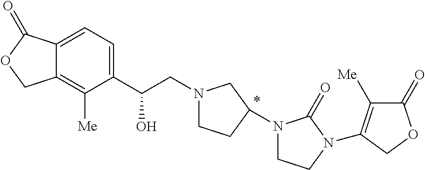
C(CN1CCC(N2CCN(C3=C([Me])C(=O)OC3)C2=O)C1)(C1=CC=C2C(=C1[Me])COC2=O)O
